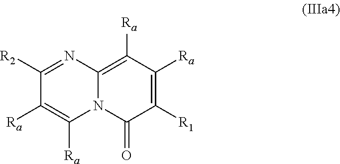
C1([R1])=C([Ra])C([Ra])=C2N(C1=O)C([Ra])=C([Ra])C([R2])=N2
